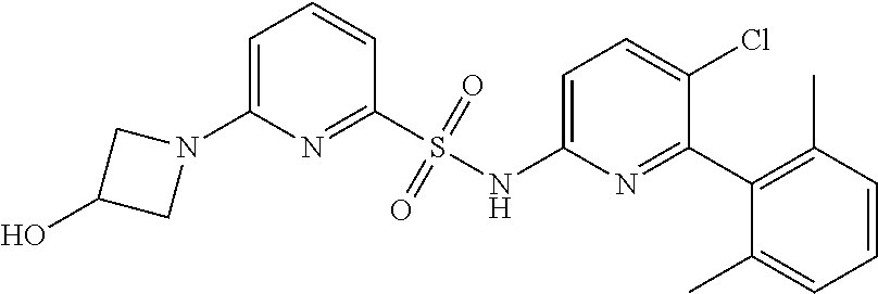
C1=C(N2CC(O)C2)N=C(S(NC2=CC=C(Cl)C(C3=C(C)C=CC=C3C)=N2)(=O)=O)C=C1
